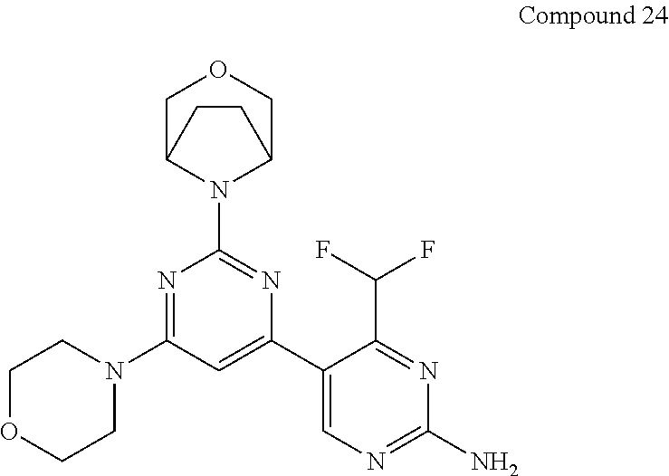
C1OCCN(C2=NC(N3C4COCC3CC4)=NC(C3=CN=C(N)N=C3C(F)F)=C2)C1
